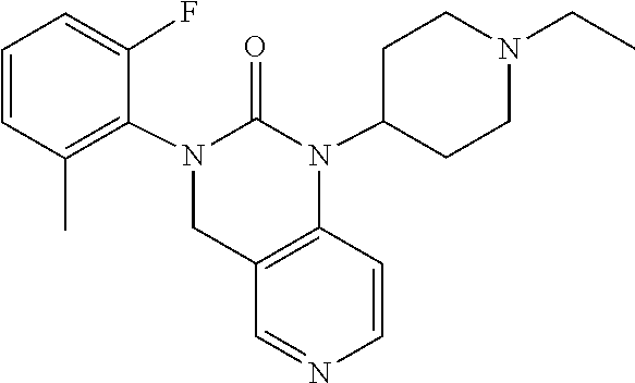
N1=CC2=C(C=C1)N(C1CCN(CC)CC1)C(=O)N(C1=C(C)C=CC=C1F)C2
